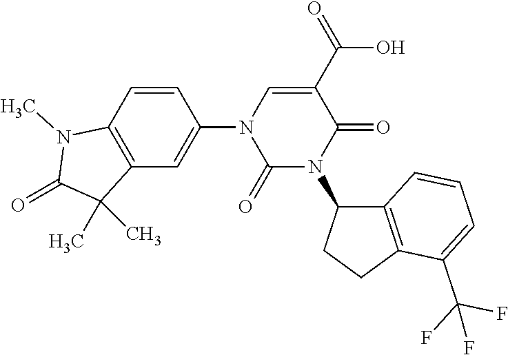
C1(N2C(=O)N(C3C4=C(CC3)C(C(F)(F)F)=CC=C4)C(=O)C(C(=O)O)=C2)=CC2=C(C=C1)N(C)C(=O)C2(C)C
